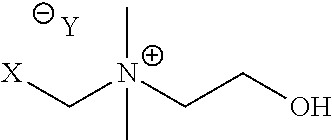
[X]C[N+](CCO)(C)C.[Y]
